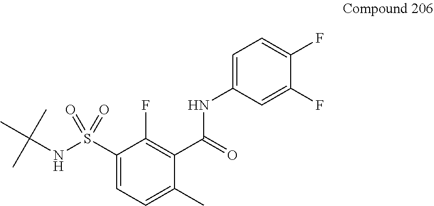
C(NS(C1=CC=C(C)C(C(=O)NC2=CC=C(F)C(F)=C2)=C1F)(=O)=O)(C)(C)C
